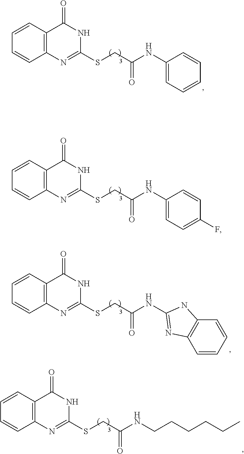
C1=CC2=C(C=C1)N=C(SCC(NC1=CC=C(F)C=C1)=O)NC2=O.C1=CC2=C(C=C1)N=C(SCC(NC1=CC=CC=C1)=O)NC2=O.C1=CC2=C(C=C1)N=C(SCC(NC1=NC3=C(N1)C=CC=C3)=O)NC2=O.C1=CC2=C(C=C1)N=C(SCC(NCCCCCC)=O)NC2=O
